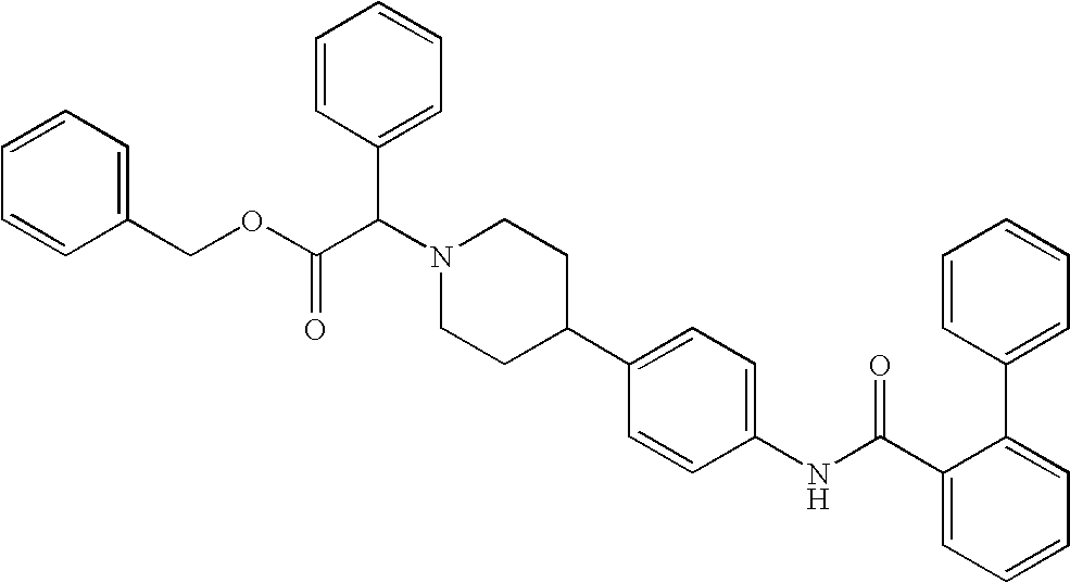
C1(C2=CC=C(NC(C3=CC=CC=C3C3=CC=CC=C3)=O)C=C2)CCN(C(C(OCC2=CC=CC=C2)=O)C2=CC=CC=C2)CC1
